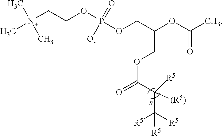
O(C(=O)C)C(COP(OCCN(C)(C)C)(=O)[O-])COC(=O)C([(R5)])([R5])C([R5])([R5])[R5]
